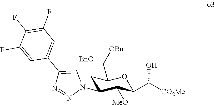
C1([BnO])C(N2C=C(C3=CC(F)=C(F)C(F)=C3)N=N2)C([MeO])C(C([CO2Me])O)OC1C[OBn]
